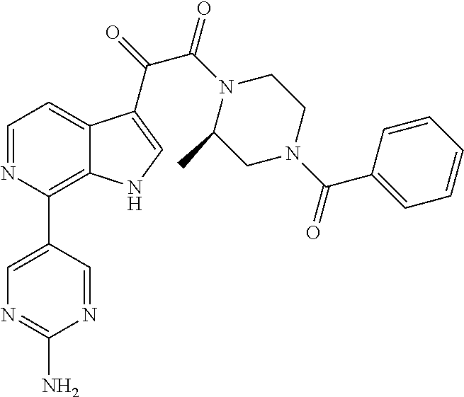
C1=NC(C2=CN=C(N)N=C2)=C2C(=C1)C(C(=O)C(N1C(C)CN(C(C3=CC=CC=C3)=O)CC1)=O)=CN2
